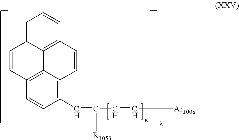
C1(C=C([R1053])C=C[Ar1008])=C2C3=C(C=C1)C=CC1=CC=CC(=C31)C=C2
